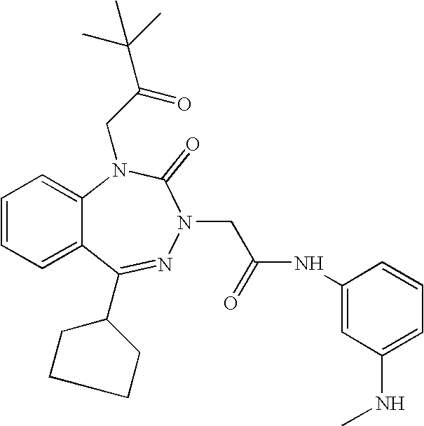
C1=CC=C2C(=C1)N(CC(C(C)(C)C)=O)C(=O)N(CC(NC1=CC(NC)=CC=C1)=O)N=C2C1CCCC1
